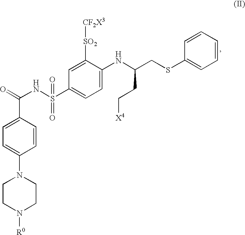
C1(C(NS(C2=CC=C(NC(CSC3=CC=CC=C3)CC[X4])C([SO2][CF2X3])=C2)(=O)=O)=O)=CC=C(N2CCN([R0])CC2)C=C1
